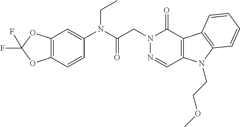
C12=C(C(=O)N(CC(=O)N(C3=CC4=C(C=C3)OC(F)(F)O4)CC)N=C1)C1=C(N2CCOC)C=CC=C1
